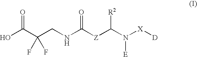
OC(C(CNC([Z]C([R2])N([E])[X][D])=O)(F)F)=O
